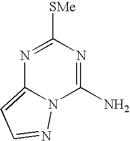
N1=C([SMe])N=C(N)N2C1=CC=N2
